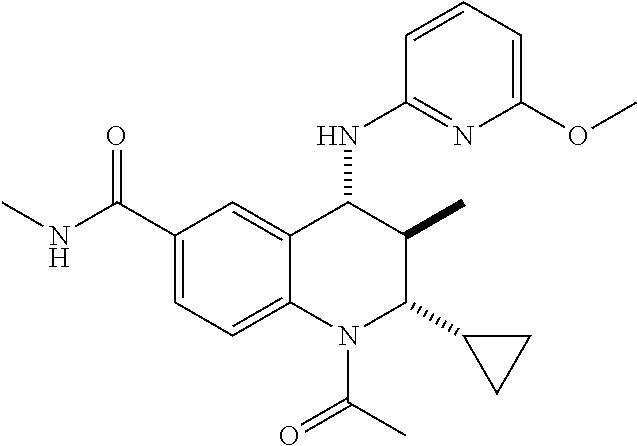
C1(C(=O)NC)=CC=C2C(=C1)C(NC1=NC(OC)=CC=C1)C(C)C(C1CC1)N2C(C)=O
